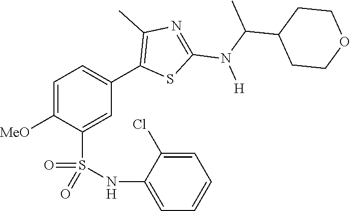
C1=C([MeO])C(S(NC2=CC=CC=C2Cl)(=O)=O)=CC(C2=C(C)N=C(N(C(C)C3CCOCC3)[H])S2)=C1
